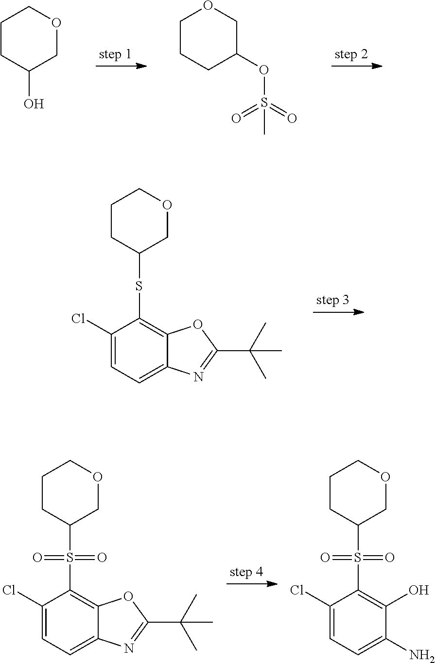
C1CC(O)COC1.C1CCC(OS(=O)(=O)C)CO1.C1CC(SC2=C3C(=CC=C2Cl)N=C(C(C)(C)C)O3)COC1.C1CC(S(C2=C3C(=CC=C2Cl)N=C(C(C)(C)C)O3)(=O)=O)COC1.C1CC(S(C2=C(O)C(N)=CC=C2Cl)(=O)=O)COC1
